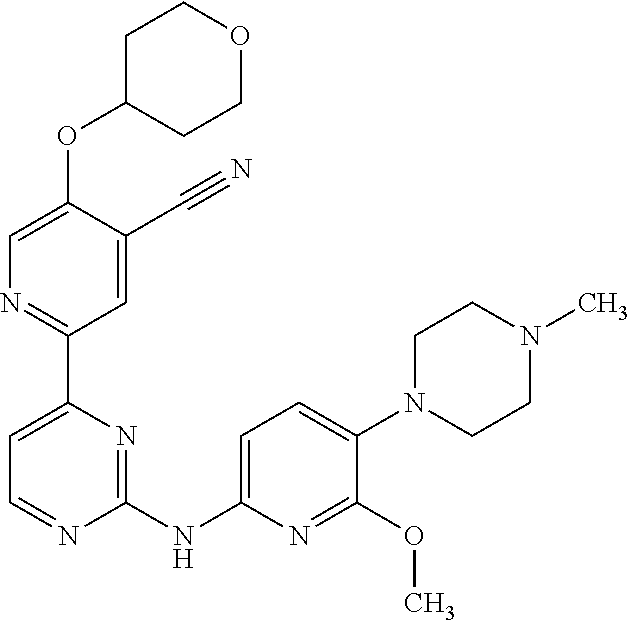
O(C1=CN=C(C2=CC=NC(NC3=CC=C(N4CCN(C)CC4)C(OC)=N3)=N2)C=C1C#N)C1CCOCC1
